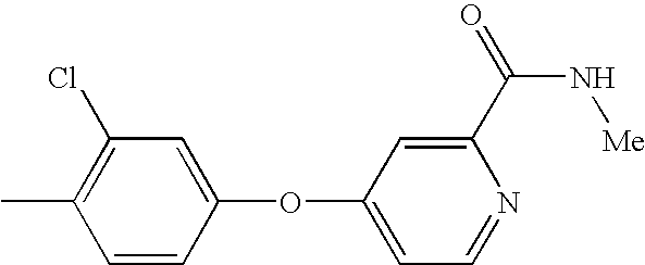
C1=CC(OC2=CC=NC(C(=O)N[Me])=C2)=CC(Cl)=C1C
